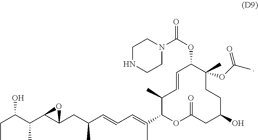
C1(C)C(C(=CC=CC(CC2C(C(C)C(CC)O)O2)C)C)OC(=O)CC(O)CCC(C)(OC(C)=O)C(OC(=O)N2CCNCC2)C=C1
